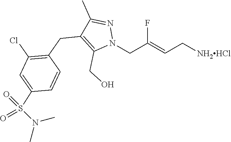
N1(CC(=CC[NH2HCl])F)N=C(C)C(CC2=C(Cl)C=C(S(=O)(N(C)C)=O)C=C2)=C1CO
